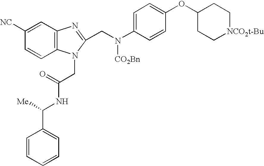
C12=C(C=C([NC])C=C1)N=C(CN(C1=CC=C(OC3CC[NCO2t-Bu]CC3)C=C1)[CO2Bn])N2CC(=O)NC(C1=CC=CC=C1)[Me]
